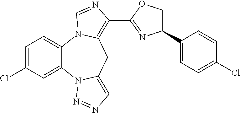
C1=C(Cl)C=C2C(=C1)N1C(=C(C3=NC(C4=CC=C(Cl)C=C4)CO3)N=C1)CC1=CN=NN21
